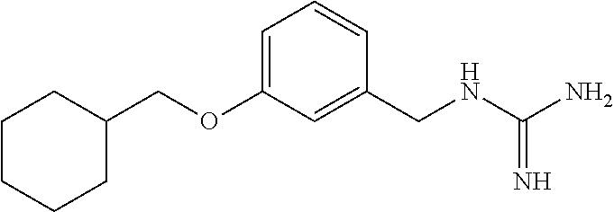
C1CCCCC1COC1=CC=CC(CNC(=N)N)=C1
